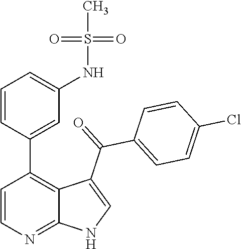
C1=CN=C2C(=C1C1=CC(NS(=O)(=O)C)=CC=C1)C(C(C1=CC=C(Cl)C=C1)=O)=CN2
